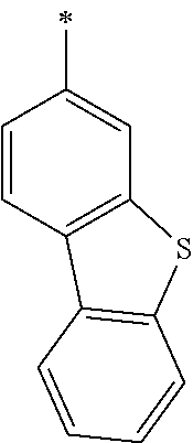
C1(C)=CC2=C(C=C1)C1=C(S2)C=CC=C1
